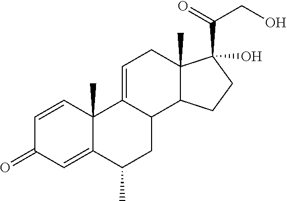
C12(C)C(CCC1(C(=O)CO)O)C1C(=CC2)C2(C)C(=CC(=O)C=C2)C(C)C1
